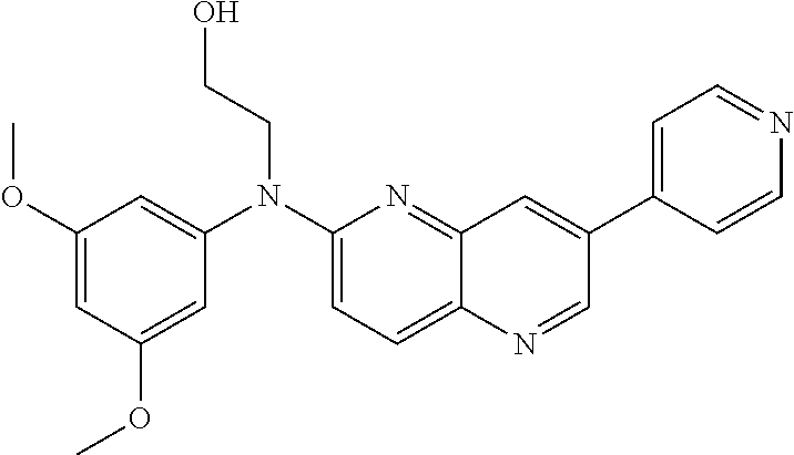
C1(OC)=CC(OC)=CC(N(C2=CC=C3C(=N2)C=C(C2=CC=NC=C2)C=N3)CCO)=C1
